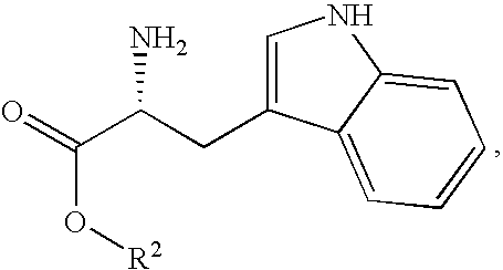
O=C(C(CC1=CNC2=CC=CC=C12)N)O[R2]
